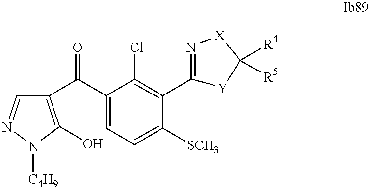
C1=NN([C4H9])C(O)=C1C(C1=CC=C([SCH3])C(C2=N[X]C([R4])([R5])[Y]2)=C1Cl)=O
